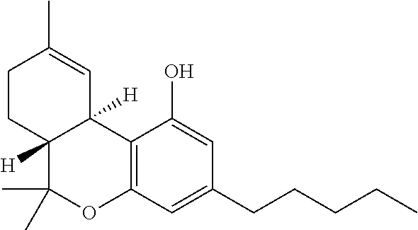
C1(CCCCC)=CC2=C(C(O)=C1)C1([H])C([H])(C(C)(C)O2)CCC(C)=C1
